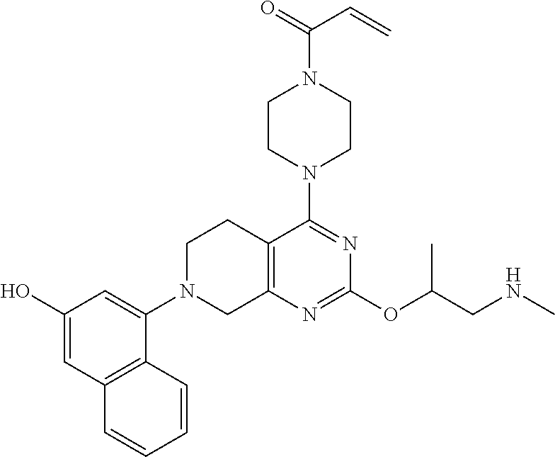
C12=C(N=C(OC(CNC)C)N=C1N1CCN(C(=O)C=C)CC1)CN(C1=CC(O)=CC3=C1C=CC=C3)CC2
